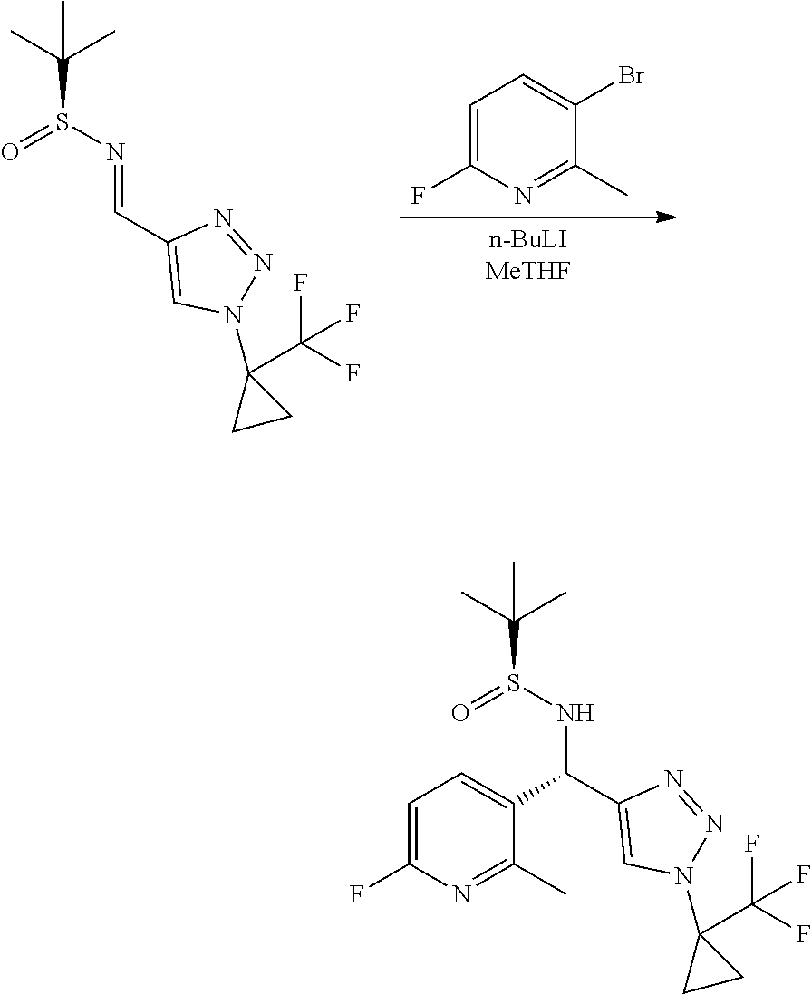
[n-BuLIMeTHF].BrC1=CC=C(F)N=C1C.C1CC1(C(F)(F)F)N1C=C(C=NS(C(C)(C)C)=O)N=N1.C1CC1(C(F)(F)F)N1C=C(C(NS(C(C)(C)C)=O)C2=CC=C(F)N=C2C)N=N1
